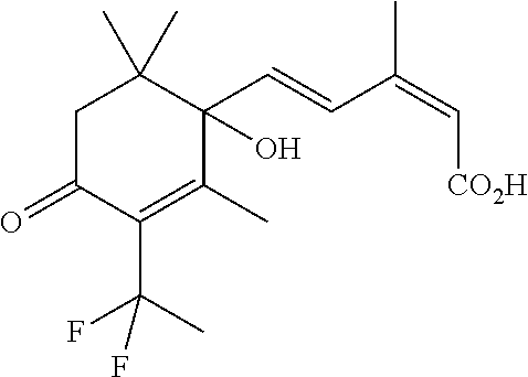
C1C(=O)C(C(C)(F)F)=C(C)C(O)(C=CC(=C[CO2H])C)C1(C)C
